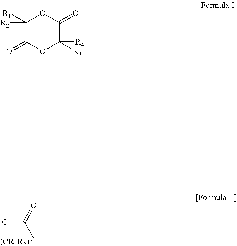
C1([R1])([R2])C(=O)OC([R3])([R4])C(=O)O1.O(C(=O)C)[(CR1R2)n]
